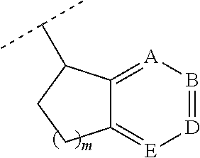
B1=[D][E]=C2C(=[A]1)C(C(C)C)CC2
